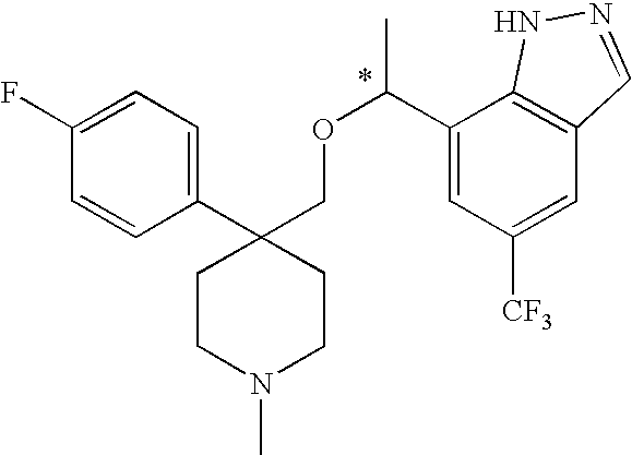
C1(C2(COC(C3=CC([CF3])=CC4=C3NN=C4)C)CCN(C)CC2)=CC=C(F)C=C1
